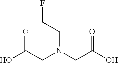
OC(CN(CC(O)=O)CCF)=O
